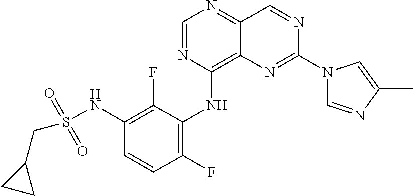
C1=NC(NC2=C(F)C=CC(NS(CC3CC3)(=O)=O)=C2F)=C2C(=N1)C=NC(N1C=NC(C)=C1)=N2
